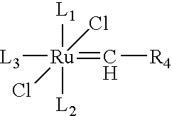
[L3][Ru]([L1])(Cl)(Cl)([L2])=C[R4]
